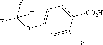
C1=C(OC(F)(F)F)C=C(Br)C([CO2H])=C1
